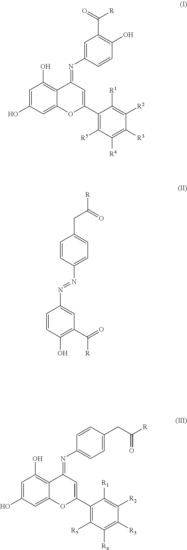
C1=C(O)C=C2C(=C1O)C(=NC1=CC(C(=O)[R])=C(O)C=C1)C=C(C1=C([R5])C([R4])=C([R3])C([R2])=C1[R1])O2.C1=CC(O)=C(C(=O)[R])C=C1N=NC1=CC=C(CC([R])=O)C=C1.C1=C(O)C=C2C(=C1O)C(=NC1=CC=C(CC([R])=O)C=C1)C=C(C1=C([R5])C([R4])=C([R3])C([R2])=C1[R1])O2
